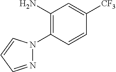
NC1=C(N2N=CC=C2)C=CC([CF3])=C1
